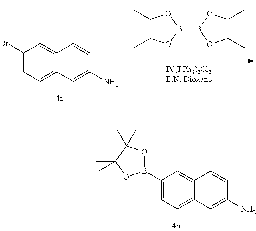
C1(B2OC(C)(C)C(C)(C)O2)=CC=C2C(=C1)C=CC(N)=C2.C1(Br)=CC=C2C(=C1)C=CC(N)=C2.B1(B2OC(C)(C)C(C)(C)O2)OC(C)(C)C(C)(C)O1
